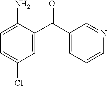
C1=C(N)C(C(C2=CC=CN=C2)=O)=CC(Cl)=C1
